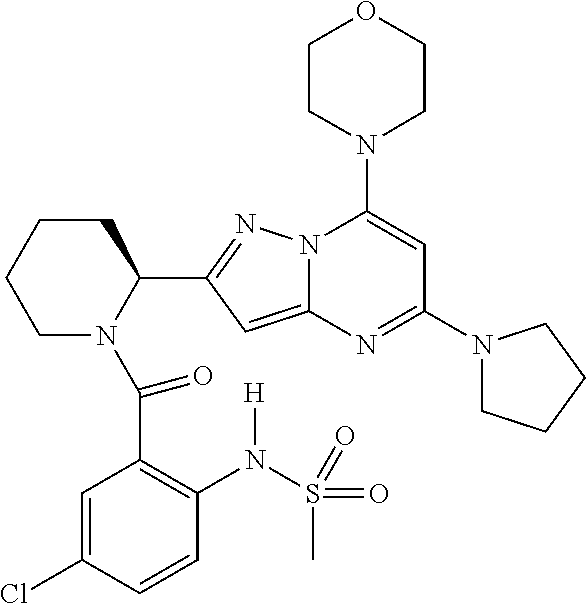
C1N(C(C2=C(N(S(=O)(C)=O)[H])C=CC(Cl)=C2)=O)C(C2=NN3C(=C2)N=C(N2CCCC2)C=C3N2CCOCC2)CCC1
